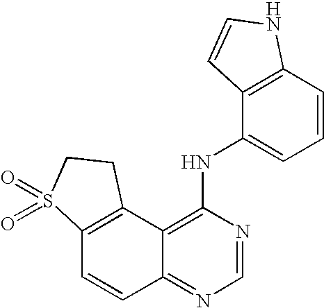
C12=C(C3=C(NC4=CC=CC5=C4C=CN5)N=CN=C3C=C1)CCS2(=O)=O
